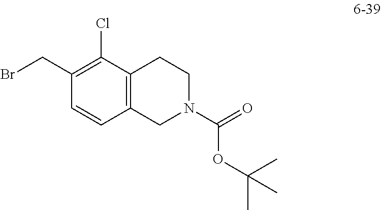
C1=CC2=C(C(Cl)=C1CBr)CCN(C(=O)OC(C)(C)C)C2
